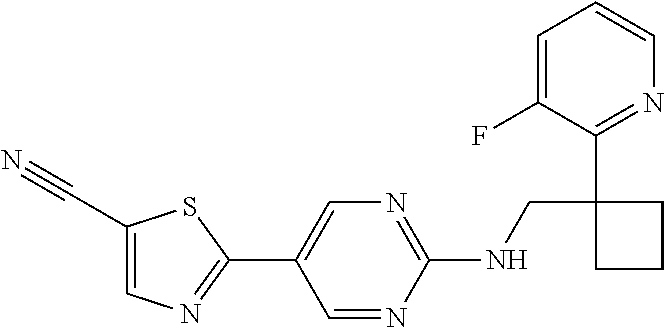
C1(NCC2(C3=NC=CC=C3F)CCC2)=NC=C(C2=NC=C(C#N)S2)C=N1
